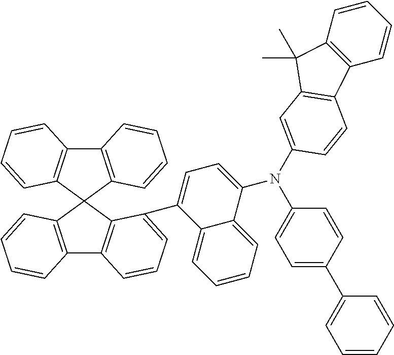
C12=C(C3(C4=C1C=CC=C4)C1=C(C4=C3C(C3=CC=C(N(C5=CC6=C(C7=C(C=CC=C7)C6(C)C)C=C5)C5=CC=C(C6=CC=CC=C6)C=C5)C5=CC=CC=C53)=CC=C4)C=CC=C1)C=CC=C2
